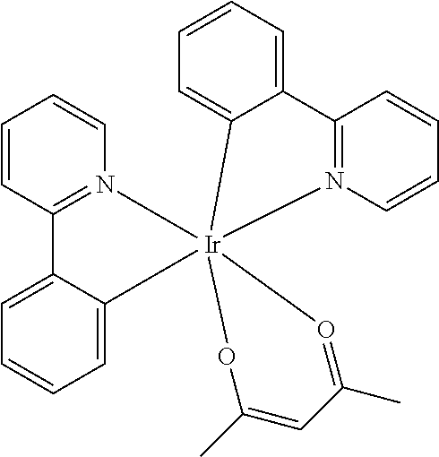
C12=N(C=CC=C1)[Ir]13(C4=CC=CC=C24)(C2=CC=CC=C2C2=N1C=CC=C2)O=C(C)C=C(C)O3
